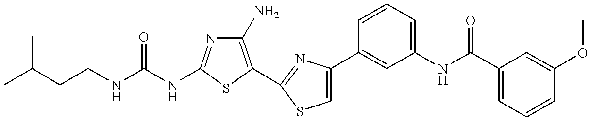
C(NC1=NC(N)=C(C2=NC(C3=CC(NC(C4=CC=CC(OC)=C4)=O)=CC=C3)=CS2)S1)(NCCC(C)C)=O
